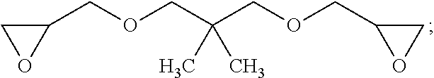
C1OC1COCC(COCC1OC1)(C)C
